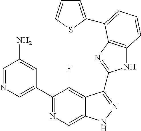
C1=NC=C(C2=NC=C3C(=C2F)C(C2=NC4=C(N2)C=CC=C4C2=CC=CS2)=NN3)C=C1N
